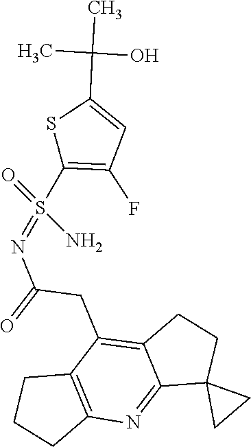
C12=C(CCC1)N=C1C(=C2CC(=O)N=S(C2=C(F)C=C(C(C)(O)C)S2)(=O)N)CCC12CC2
